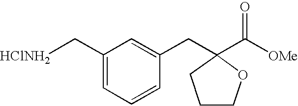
C1(C[HClNH2])=CC=CC(CC2(C([OMe])=O)CCCO2)=C1
